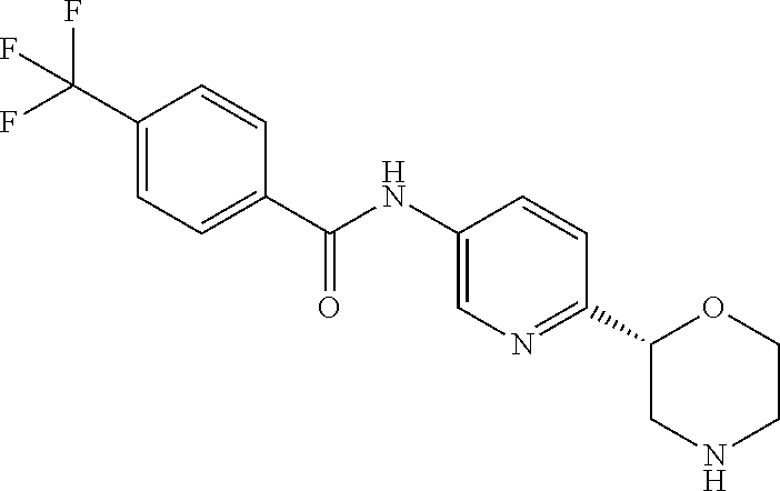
C1(C(F)(F)F)=CC=C(C(NC2=CN=C(C3CNCCO3)C=C2)=O)C=C1
